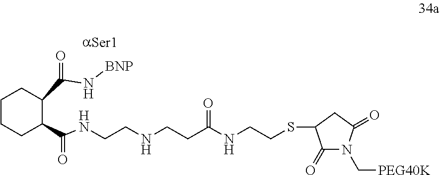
C1CCC(C(NCCNCCC(NCCSC2C(=O)N(C[PEG40K])C(=O)C2)=O)=O)C(C(N[BNP])=O)C1
